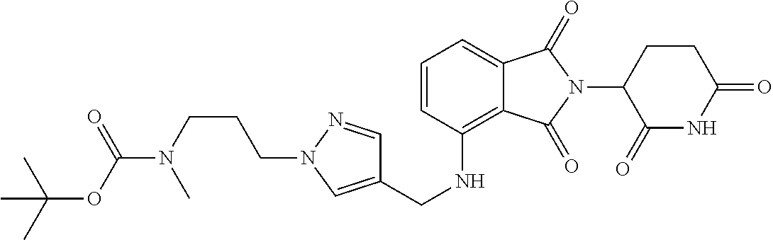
O(C(C)(C)C)C(N(C)CCCN1N=CC(CNC2=C3C(=CC=C2)C(=O)N(C2C(=O)NC(=O)CC2)C3=O)=C1)=O
